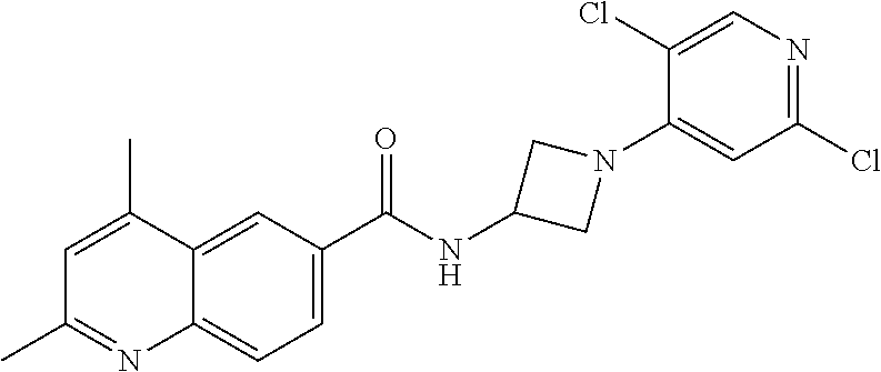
C1=C(C)C2=CC(C(NC3CN(C4=CC(Cl)=NC=C4Cl)C3)=O)=CC=C2N=C1C
